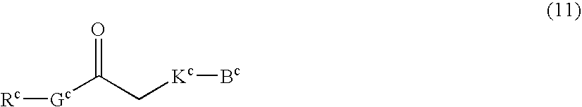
C([Kc][Bc])C([Gc][Rc])=O
